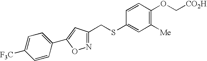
N1=C(CSC2=CC([Me])=C(OC[CO2H])C=C2)C=C(C2=CC=C([F3C])C=C2)O1
